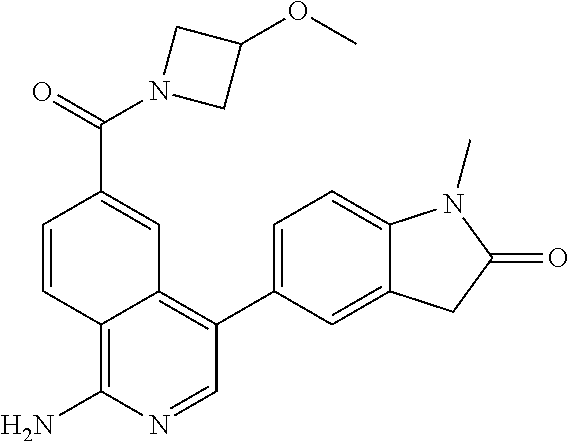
C12=C(N)N=CC(C3=CC=C4C(=C3)CC(=O)N4C)=C1C=C(C(=O)N1CC(OC)C1)C=C2
